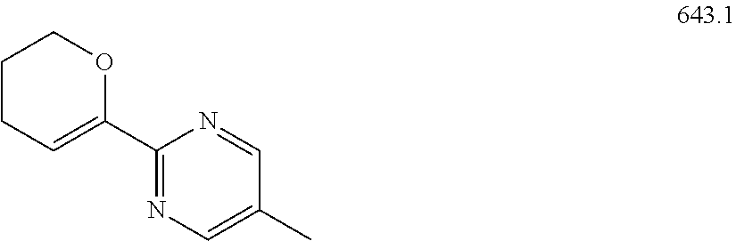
C1(C2=CCCCO2)=NC=C(C)C=N1
